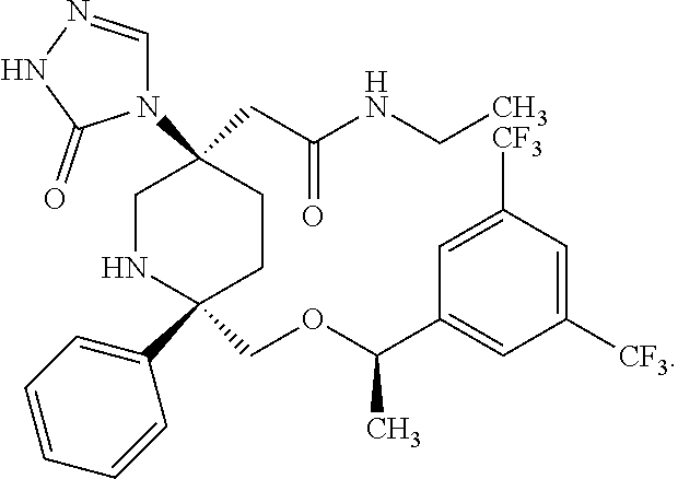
C1NC(C2=CC=CC=C2)(COC(C2=CC([CF3])=CC([CF3])=C2)C)CCC1(CC(NCC)=O)N1C=NNC1=O
